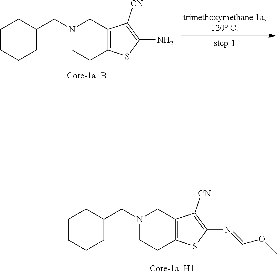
C1CCCC(CN2CCC3=C(C2)C([CN])=C(N)S3)C1.C1CCCC(CN2CCC3=C(C2)C([CN])=C(N=COC)S3)C1
